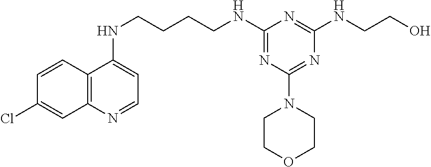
C1=CC2=C(C=C1Cl)N=CC=C2NCCCCNC1=NC(N2CCOCC2)=NC(NCCO)=N1
